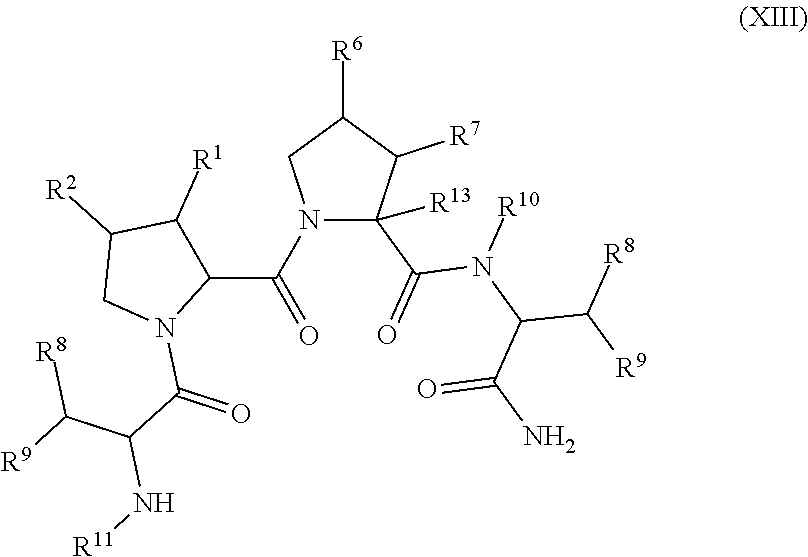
C1(C(N2C(C(=O)N(C(C([R9])[R8])C(N)=O)[R10])([R13])C([R7])C([R6])C2)=O)C([R1])C([R2])CN1C(=O)C(N[R11])C([R8])[R9]
